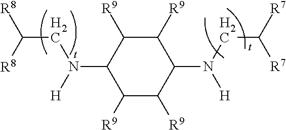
C1([R9])C([R9])C(N([H])CC([R8])[R8])C([R9])C([R9])C1N(CC([R7])[R7])[H]
